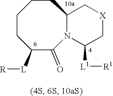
C1CC([L][R])C(=O)N2C(CC1)C[X]CC2[L1][R1]
